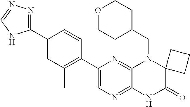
C12=NC=C(C3=C(C)C=C(C4=NN=CN4)C=C3)N=C1N(CC1CCOCC1)C1(C(=O)N2)CCC1
